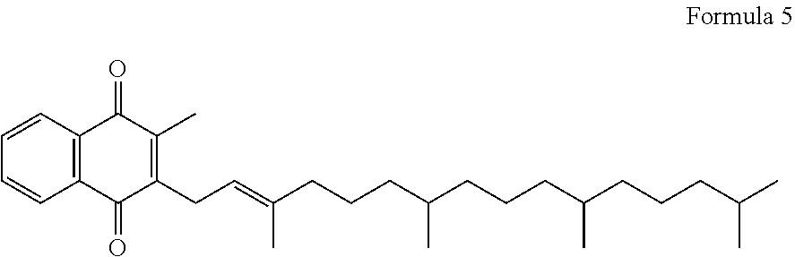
C12=C(C=CC=C1)C(=O)C(C)=C(CC=C(CCCC(CCCC(CCCC(C)C)C)C)C)C2=O
